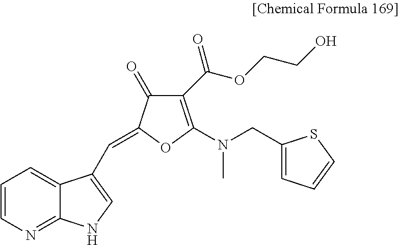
N1C=C(C=C2C(=O)C(C(OCCO)=O)=C(N(CC3=CC=CS3)C)O2)C2=CC=CN=C12
